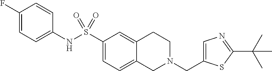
C1(F)=CC=C(NS(C2=CC=C3C(=C2)CCN(CC2=CN=C(C(C)(C)C)S2)C3)(=O)=O)C=C1
